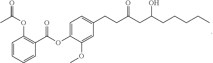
C1(CCC(CC(CCCCC)O)=O)=CC=C(OC(C2=C(OC(C)=O)C=CC=C2)=O)C(OC)=C1
